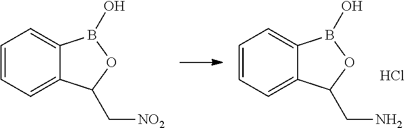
C1=CC=C2C(=C1)B(O)OC2C[NO2].C1=CC=C2C(=C1)B(O)OC2CN.Cl
